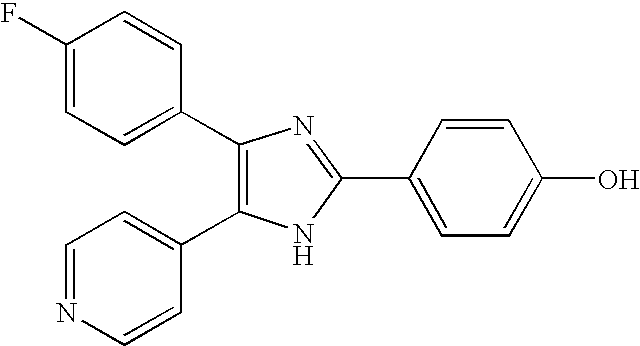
C1(F)=CC=C(C2=C(C3=CC=NC=C3)NC(C3=CC=C(O)C=C3)=N2)C=C1
